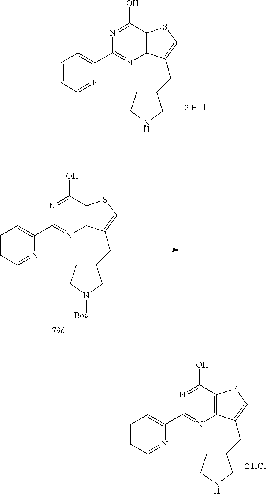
C12=C(C(O)=NC(C3=CC=CC=N3)=N1)SC=C2CC1CCNC1.C12=C(C(O)=NC(C3=CC=CC=N3)=N1)SC=C2CC1CCN([Boc])C1.C12=C(C(O)=NC(C3=CC=CC=N3)=N1)SC=C2CC1CCNC1
